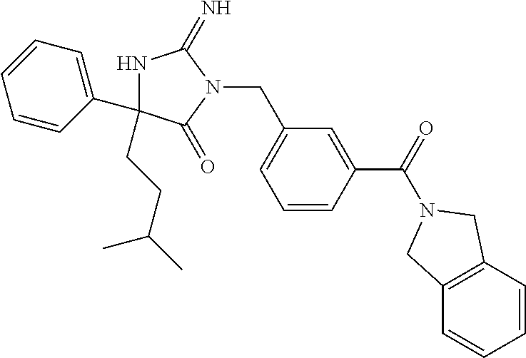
N1C(CCC(C)C)(C2=CC=CC=C2)C(=O)N(CC2=CC=CC(C(=O)N3CC4=C(C=CC=C4)C3)=C2)C1=N
